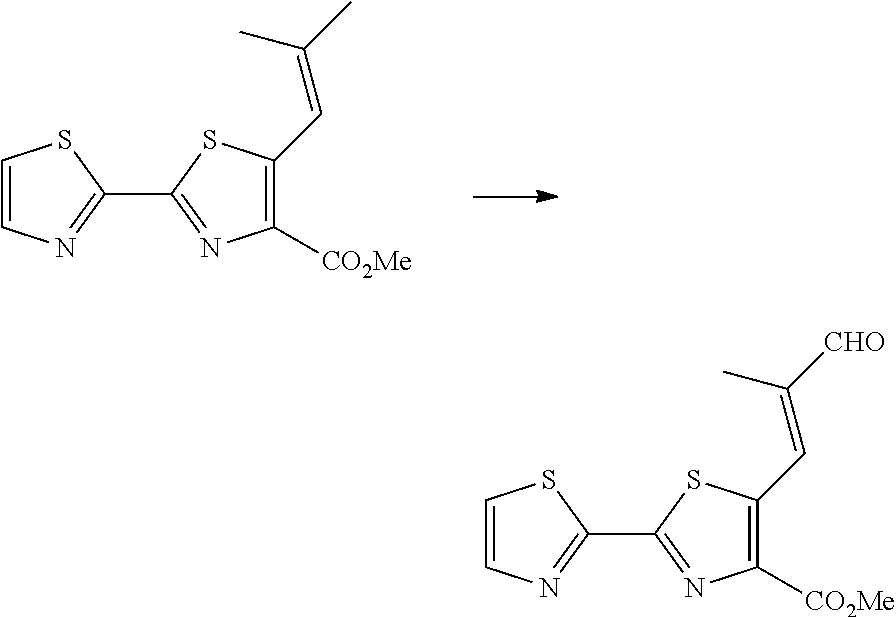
C1(C2=NC([CO2Me])=C(C=C([CHO])C)S2)=NC=CS1.C1(C2=NC([CO2Me])=C(C=C(C)C)S2)=NC=CS1
